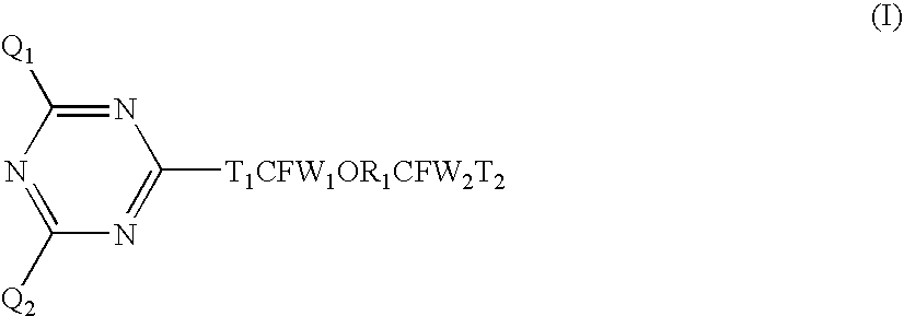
C1([Q1])=NC([T1CFW1OR1CFW2T2])=NC([Q2])=N1
